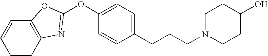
C1=CC2=C(C=C1)OC(OC1=CC=C(CCCN3CCC(O)CC3)C=C1)=N2
